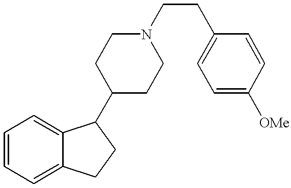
C1=CC=C2C(=C1)C(C1CCN(CCC3=CC=C([OMe])C=C3)CC1)CC2
